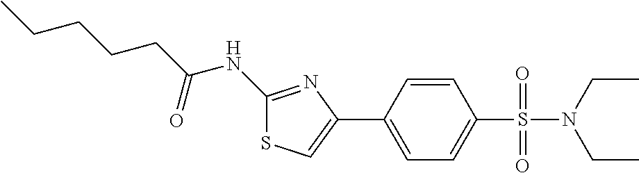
C1(NC(CCCCC)=O)=NC(C2=CC=C(S(=O)(=O)N(CC)CC)C=C2)=CS1
